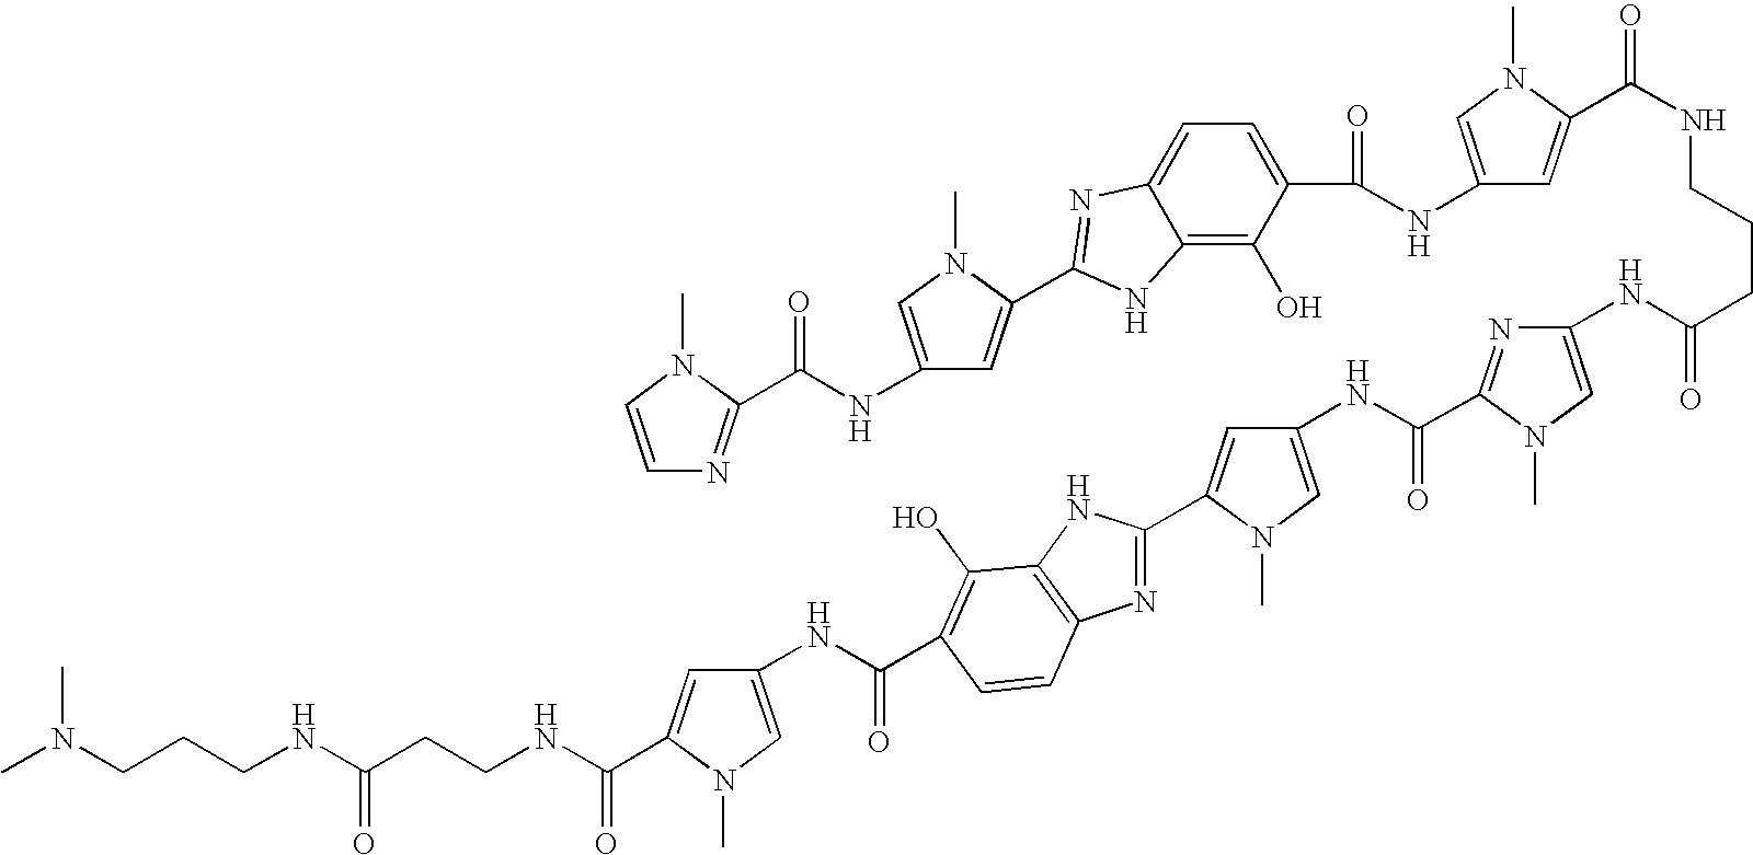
C1=CN(C)C(C(NC2=CN(C)C(C3=NC4=CC=C(C(NC5=CN(C)C(C(NCCCC(NC6=CN(C)C(C(NC7=CN(C)C(C8=NC9=C(N8)C(O)=C(C(NC8=CN(C)C(C(NCCC(NCCCN(C)C)=O)=O)=C8)=O)C=C9)=C7)=O)=N6)=O)=O)=C5)=O)C(O)=C4N3)=C2)=O)=N1
